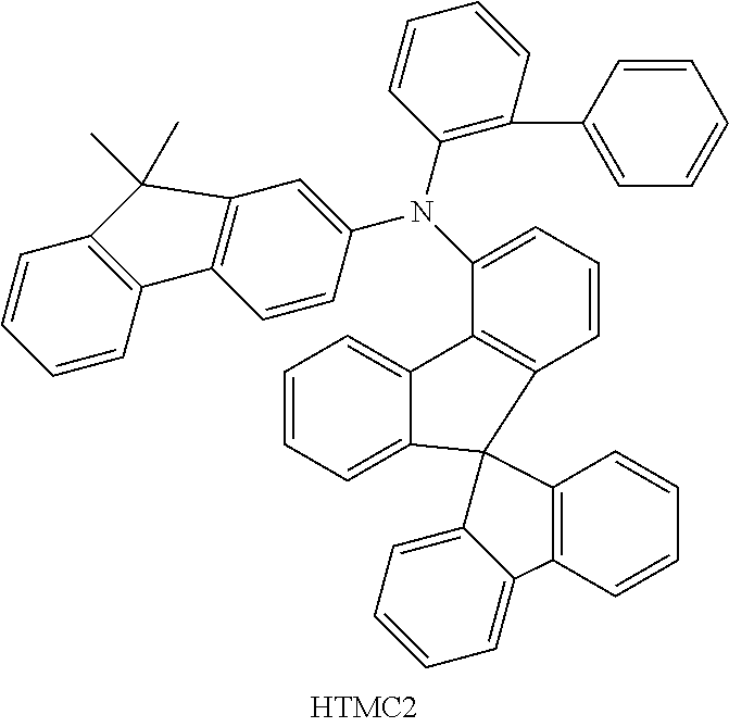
C1(N(C2=CC3=C(C=C2)C2=C(C=CC=C2)C3(C)C)C2=C(C3=CC=CC=C3)C=CC=C2)=CC=CC2=C1C1=CC=CC=C1C21C2=C(C=CC=C2)C2=CC=CC=C21
